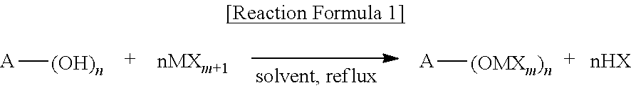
[A][(OH)n].[nMXm+1].[A][(OMXm)n].[nHX]
